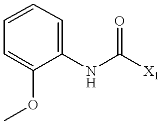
C1(OC)=CC=CC=C1NC([X1])=O
